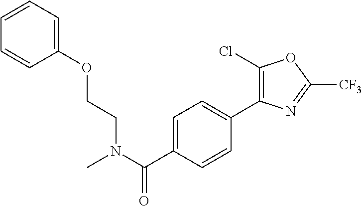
C1=CC=C(OCCN(C(C2=CC=C(C3=C(Cl)OC([CF3])=N3)C=C2)=O)C)C=C1
